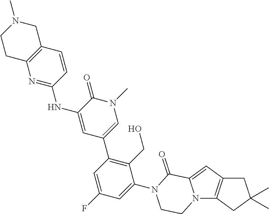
C1C2=C(CC1(C)C)N1C(=C2)C(=O)N(C2=CC(F)=CC(C3=CN(C)C(=O)C(NC4=NC5=C(C=C4)CN(C)CC5)=C3)=C2CO)CC1
